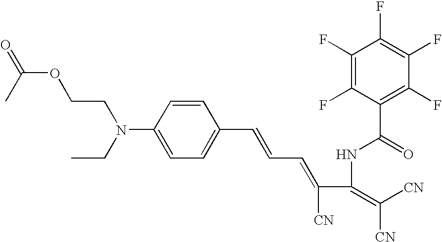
C(N(C1=CC=C(C=CC=C(C(=C([CN])[CN])NC(=O)C2=C(F)C(F)=C(F)C(F)=C2F)[CN])C=C1)CC)COC(=O)C
